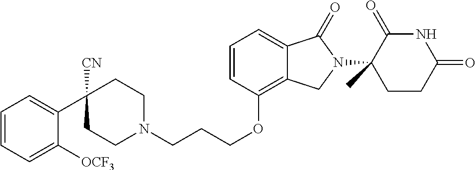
C1CN(CCCOC2=C3C(=CC=C2)C(=O)N(C2(C)C(=O)NC(=O)CC2)C3)CCC1([CN])C1=CC=CC=C1[OCF3]
